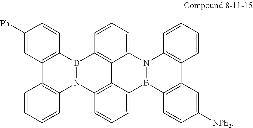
C1([Ph])=CC2=C(C=C1)B1N(C3=C2C=CC=C3)C2=C3C4=C1C=CC=C4N1B(C3=CC=C2)C2=C(C3=C1C=CC=C3)C=C([NPh2])C=C2
